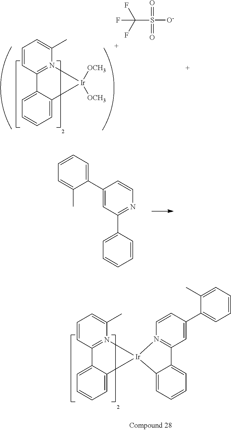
O=S(=O)([O-])C(F)(F)F.C1=C(C)N2=C(C=C1)C1=CC=CC=C1[Ir]2([OCH3])[OCH3].C1=CN=C(C2=CC=CC=C2)C=C1C1=CC=CC=C1C.C1=C(C)N2=C(C=C1)C1=CC=CC=C1[Ir]21N2=C(C=C(C3=CC=CC=C3C)C=C2)C2=CC=CC=C12
